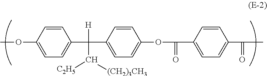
COC1=CC=C(C([H])(C([C2H5])[(CH2)3CH3])C2=CC=C(OC(=O)C3=CC=C(C(=O)C)C=C3)C=C2)C=C1
